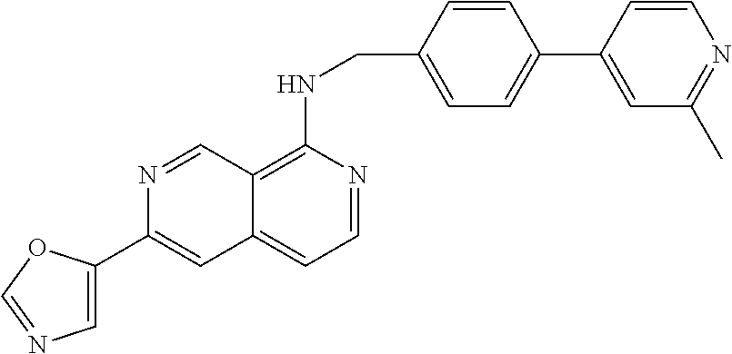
C1=CC(CNC2=C3C(=CC=N2)C=C(C2=CN=CO2)N=C3)=CC=C1C1=CC(C)=NC=C1
